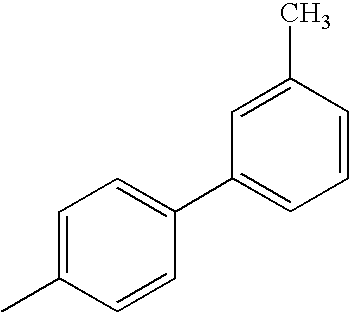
CC1=CC=C(C2=CC=CC(C)=C2)C=C1
